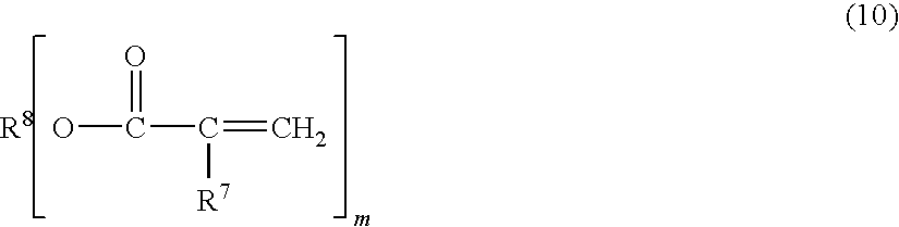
OC(C(=C)[R7])=O.[R8]
